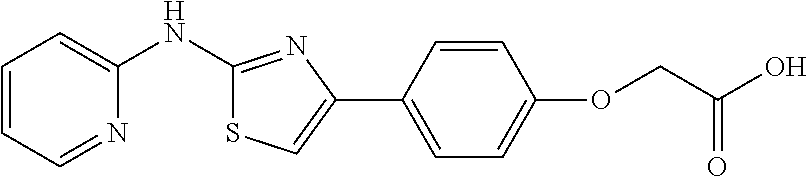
C1=CC=NC(NC2=NC(C3=CC=C(OCC(O)=O)C=C3)=CS2)=C1
